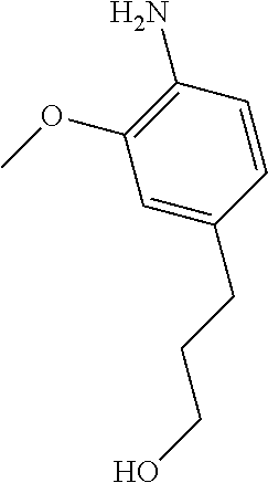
C1=C(CCCO)C=CC(N)=C1OC
